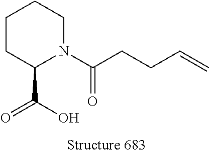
C1CC(C(O)=O)N(C(CCC=C)=O)CC1
